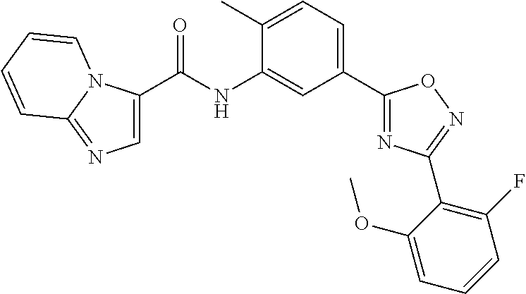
C1(C(NC2=CC(C3=NC(C4=C(F)C=CC=C4OC)=NO3)=CC=C2C)=O)=CN=C2N1C=CC=C2
